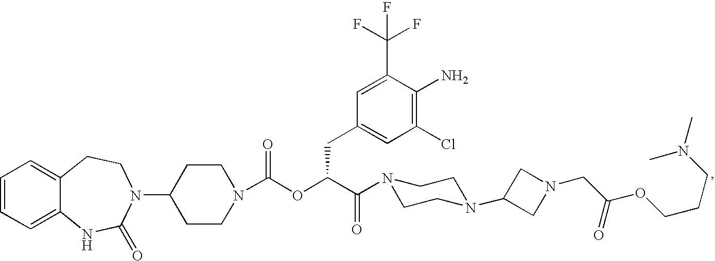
C1=CC=C2C(=C1)CCN(C1CCN(C(OC(C(=O)N3CCN(C4CN(CC(OCCCN(C)C)=O)C4)CC3)CC3=CC(Cl)=C(N)C(C(F)(F)F)=C3)=O)CC1)C(=O)N2
